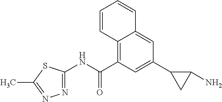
N1=C(NC(=O)C2=C3C(=CC(C4CC4N)=C2)C=CC=C3)SC(C)=N1
